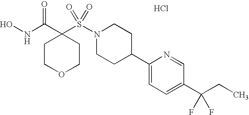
Cl.ONC(C1(S(N2CCC(C3=CC=C(C(CC)(F)F)C=N3)CC2)(=O)=O)CCOCC1)=O
